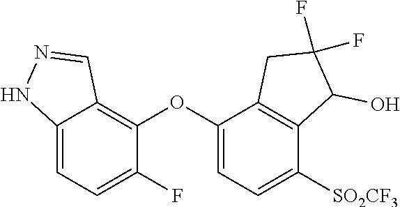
C12=CC=C(F)C(OC3=CC=C([SO2CF3])C4=C3CC(F)(F)C4O)=C1C=NN2
